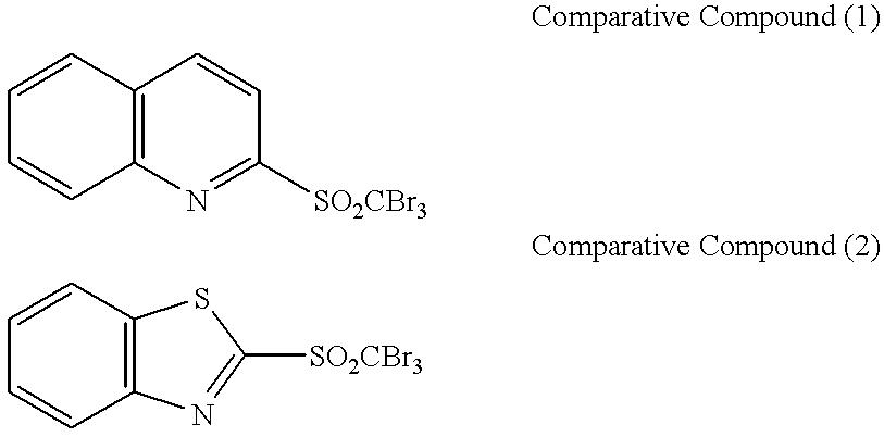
C1=CC2=C(C=C1)N=C([SO2CBr3])C=C2.C1=CC2=C(C=C1)N=C([SO2CBr3])S2
